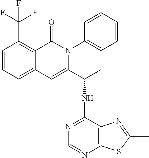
C1=CC=C2C(=C1C(F)(F)F)C(=O)N(C1=CC=CC=C1)C(C(C)NC1=NC=NC3=C1N=C(C)S3)=C2
